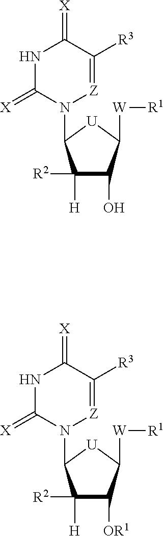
N1C(=[X])N(C2C([H])([R2])C(O)C([W][R1])[U]2)[Z]=C([R3])C1=[X].N1C(=[X])N(C2C([H])([R2])C([OR1])C([W][R1])[U]2)[Z]=C([R3])C1=[X]
